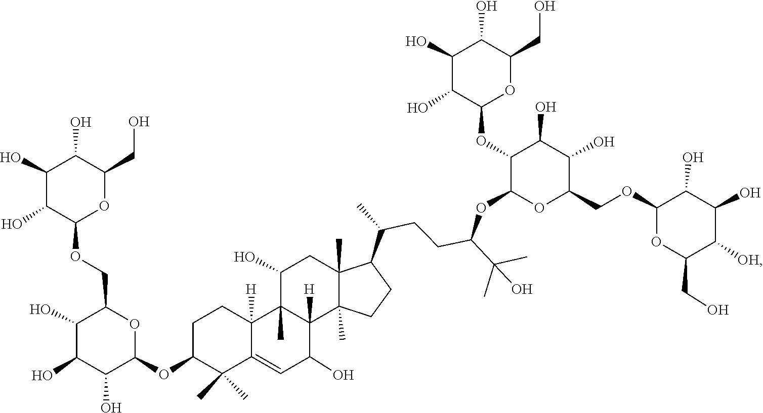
OC1C(O)C(OC2C(C)(C)C3=CC(O)C4([H])C(C)(C3([H])CC2)C(O)CC2(C)C(C(CCC(OC3OC(COC5OC(CO)C([OH])C(O)C5O)C(O)C(O)C3OC3C(O)C(O)C(O)C(CO)O3)C(C)(O)C)C)CCC42C)OC(COC2C(O)C(O)C(O)C(CO)O2)C1O
